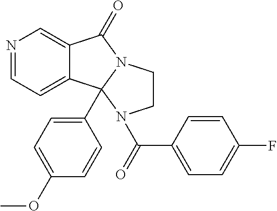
C1=NC=C2C(=C1)C1(C3=CC=C(OC)C=C3)N(C2=O)CCN1C(C1=CC=C(F)C=C1)=O
